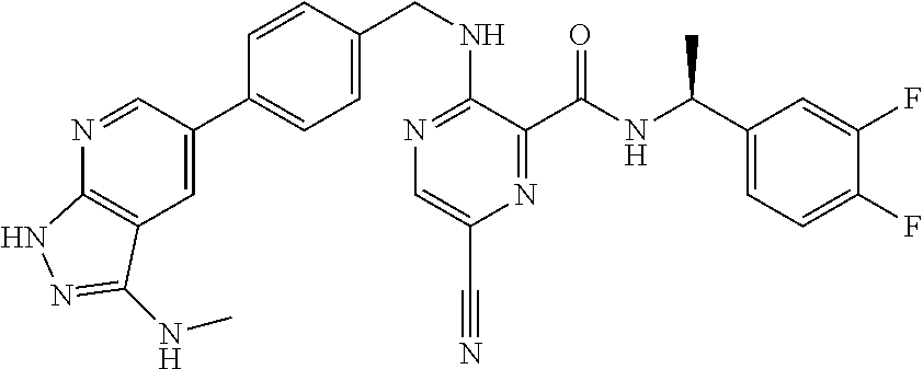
C1=C(C2=CC=C(CNC3=NC=C(C#N)N=C3C(NC(C3=CC=C(F)C(F)=C3)C)=O)C=C2)C=NC2=C1C(NC)=NN2
